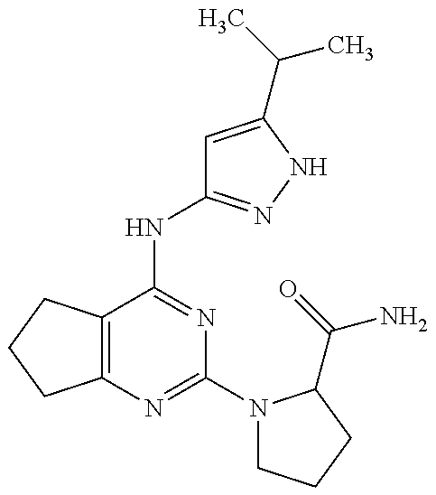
C12=C(C(NC3=NNC(C(C)C)=C3)=NC(N3CCCC3C(=O)N)=N1)CCC2
